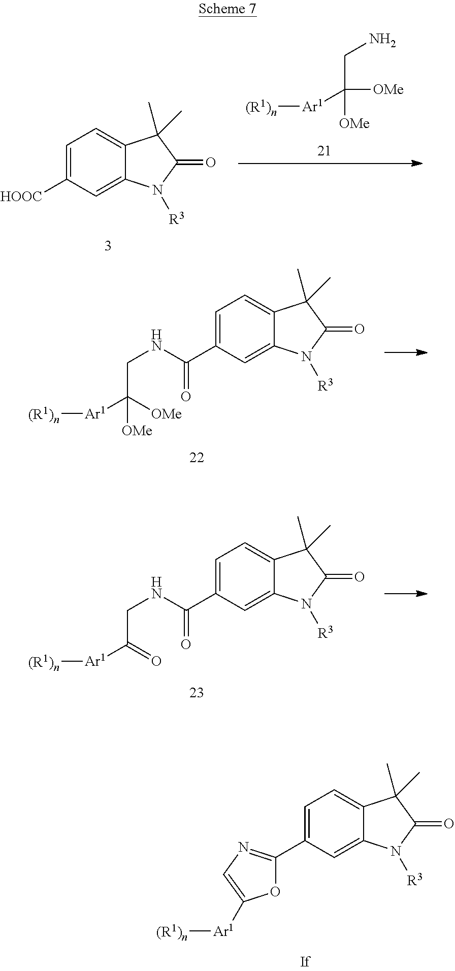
C1=C([HOOC])C=C2C(=C1)C(C)(C)C(=O)N2[R3].[(R1)n][Ar1]C([OMe])([OMe])CN.C1=C(C(=O)NCC([OMe])([Ar1][(R1)n])[OMe])C=C2C(=C1)C(C)(C)C(=O)N2[R3].C1=C(C(=O)NCC(=O)[Ar1][(R1)n])C=C2C(=C1)C(C)(C)C(=O)N2[R3].C1=C(C2=NC=C([Ar1][(R1)n])O2)C=C2C(=C1)C(C)(C)C(=O)N2[R3]
